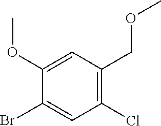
C1(Cl)=C(COC)C=C(OC)C(Br)=C1
